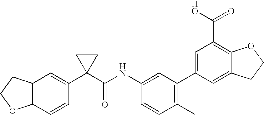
C1(C2=CC(C(O)=O)=C3C(=C2)CCO3)=C(C)C=CC(NC(C2(C3=CC4=C(C=C3)OCC4)CC2)=O)=C1
